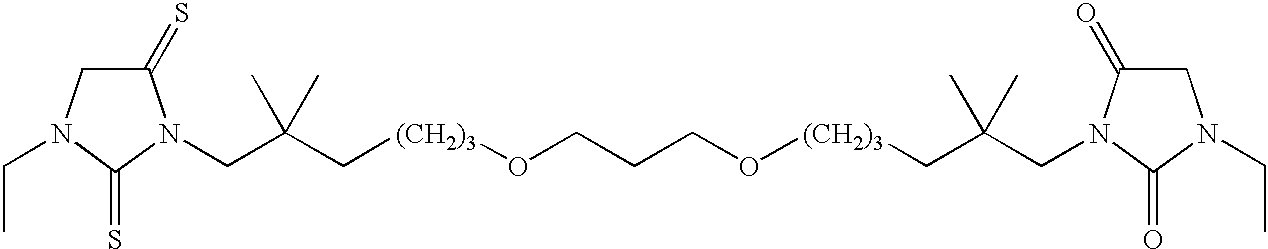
C(C(C[(CH2)3]OCCCO[(CH2)3]CC(CN1C(=O)CN(CC)C1=O)(C)C)(C)C)N1C(=S)CN(CC)C1=S
